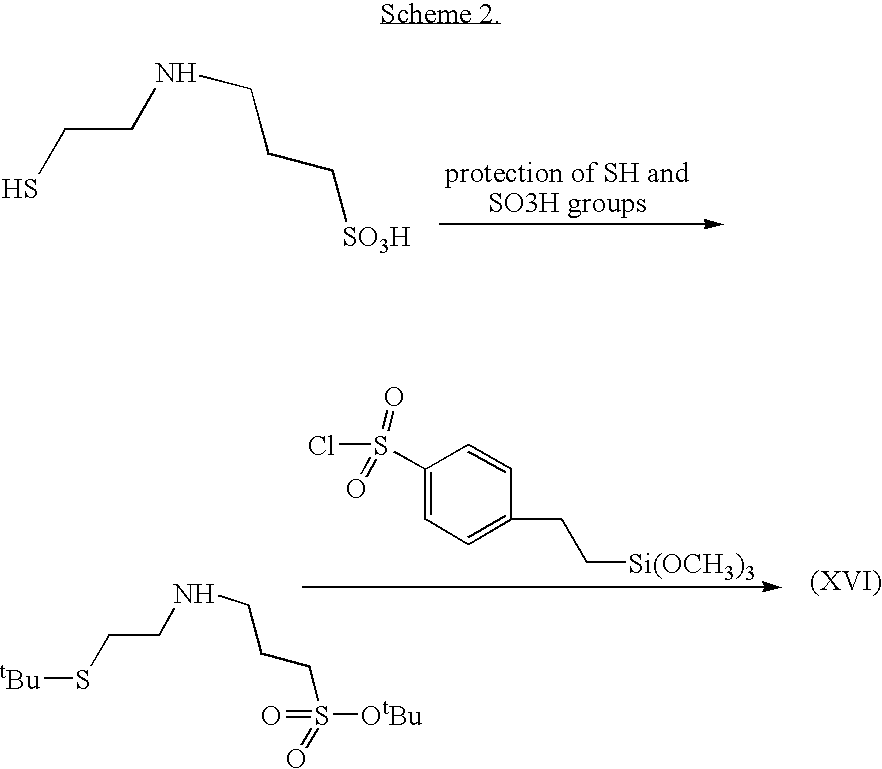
C(CNCCC[SO3H])S.C(CNCCCS(=O)([OtBu])=O)S[tBu].C1(S(Cl)(=O)=O)=CC=C(CC[Si(OCH3)3])C=C1
